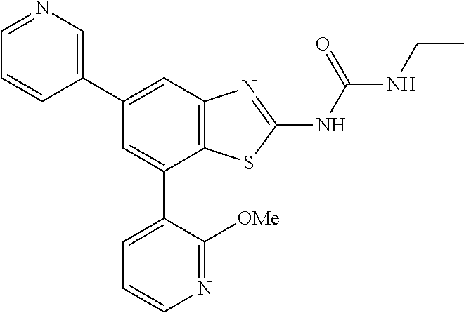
C1=NC=C(C2=CC3=C(C(C4=CC=CN=C4[OMe])=C2)SC(NC(NCC)=O)=N3)C=C1
